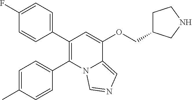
C1(C2=C(C3=CC=C(C)C=C3)N3C(=CN=C3)C(OCC3CCNC3)=C2)=CC=C(F)C=C1
